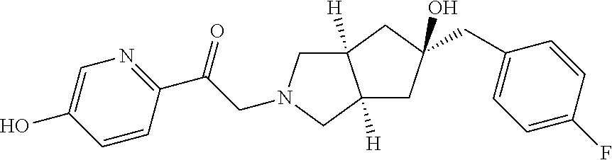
C12([H])CC(CC3=CC=C(F)C=C3)(O)CC1([H])CN(CC(C1=NC=C(O)C=C1)=O)C2
